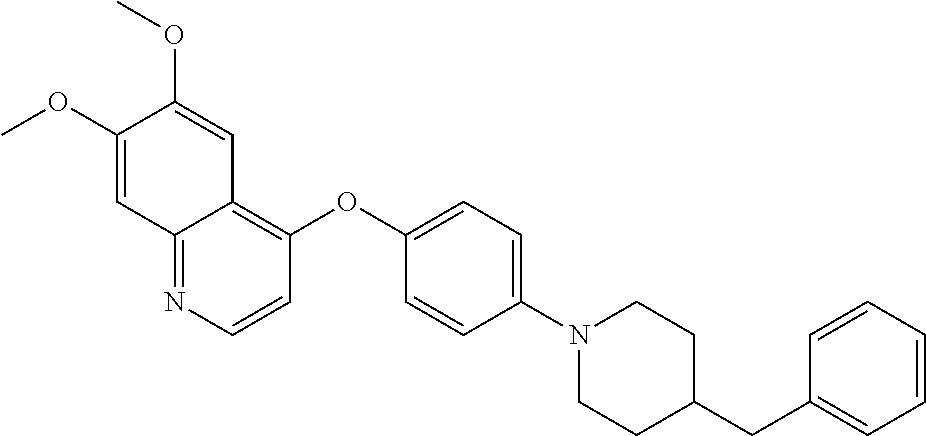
C12=NC=CC(OC3=CC=C(N4CCC(CC5=CC=CC=C5)CC4)C=C3)=C1C=C(OC)C(OC)=C2
